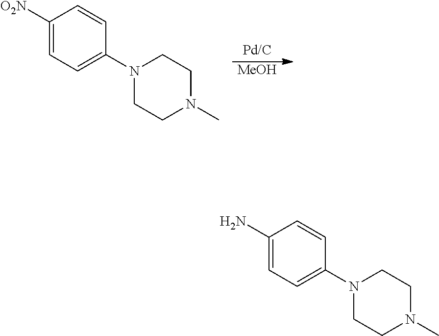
[MeOH].C1([O2N])=CC=C(N2CCN(C)CC2)C=C1.C1(N)=CC=C(N2CCN(C)CC2)C=C1
